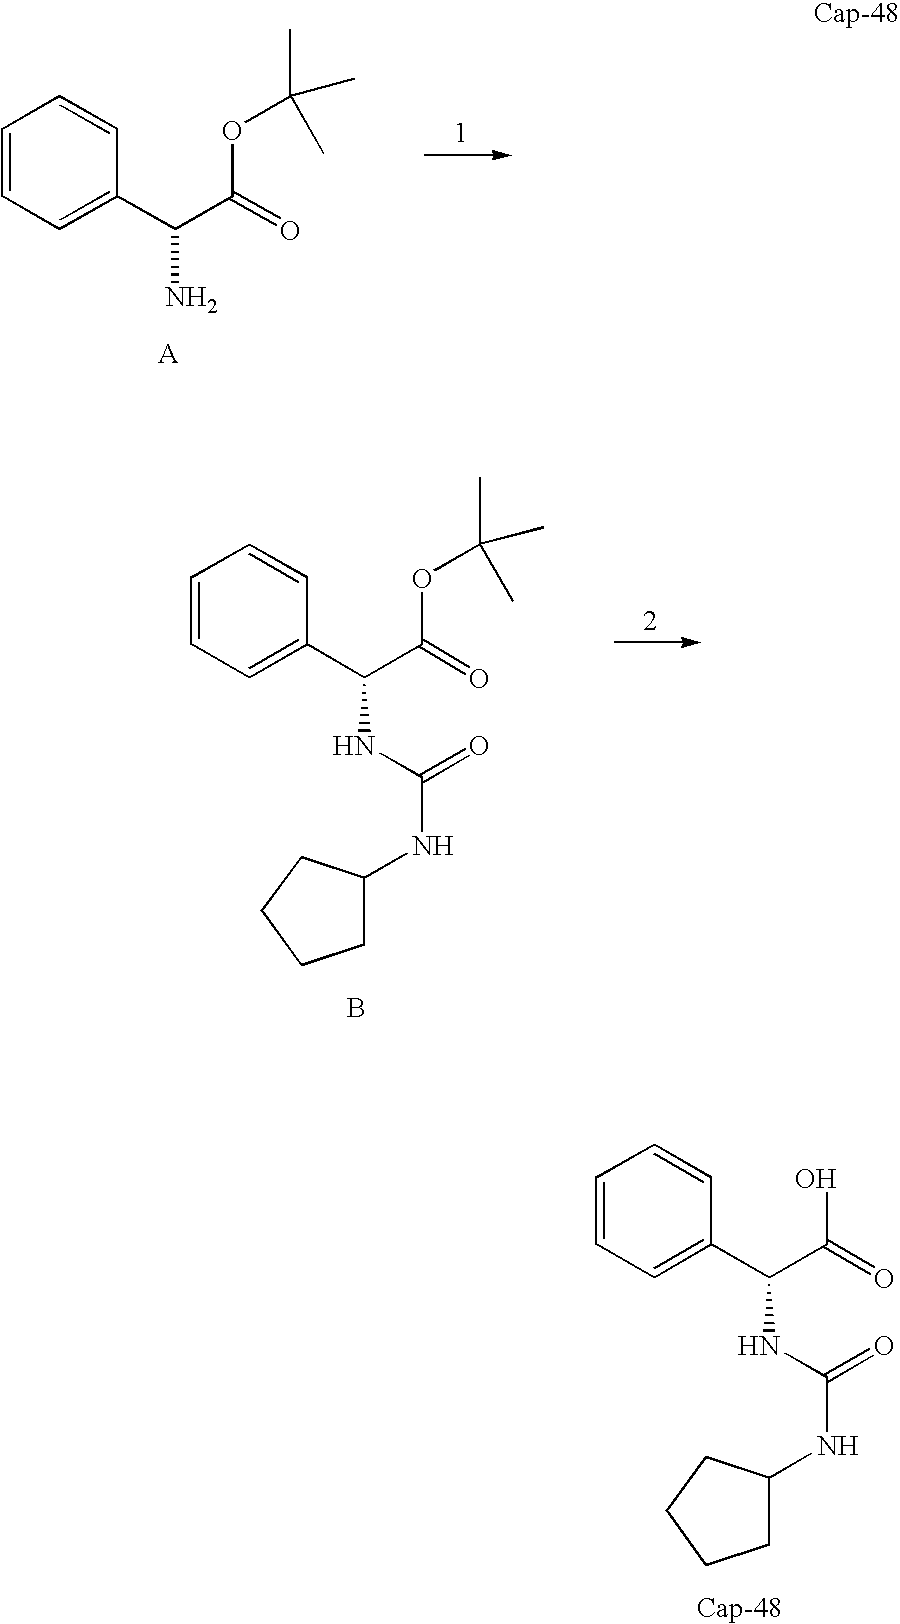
C1=CC=C(C(C(=O)OC(C)(C)C)N)C=C1.B.C1=CC=C(C(C(=O)OC(C)(C)C)NC(NC2CCCC2)=O)C=C1.[Cap-48].C1=CC=C(C(C(=O)O)NC(NC2CCCC2)=O)C=C1
